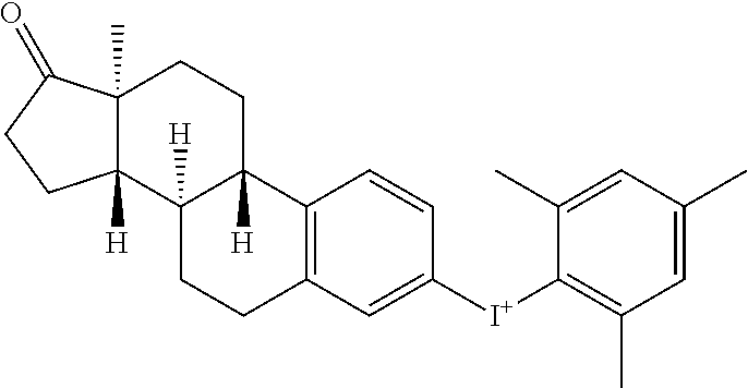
C12=C(C=C([I+]C3=C(C)C=C(C)C=C3C)C=C1)CCC1([H])C2([H])CCC2(C)C1([H])CCC2=O
